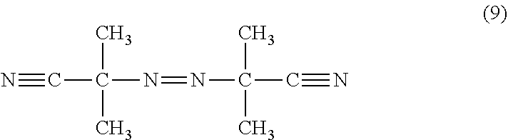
C(C(N=NC(C)(C)C#N)(C)C)#N
